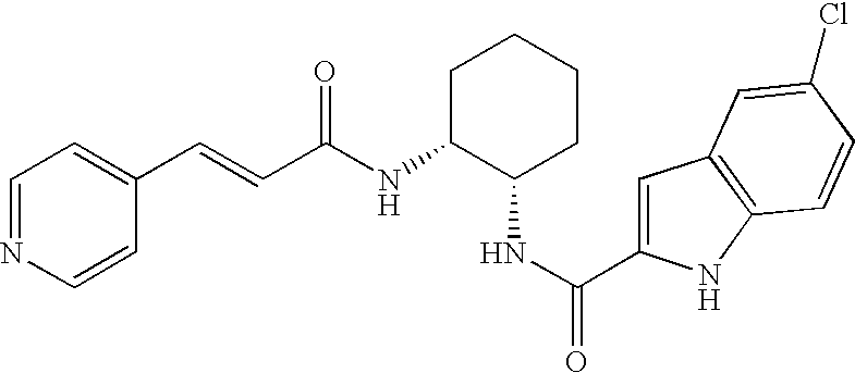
C(C(NC1C(NC(=O)C2=CC3=C(N2)C=CC(Cl)=C3)CCCC1)=O)=CC1=CC=NC=C1
